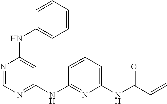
C1(NC2=CC(NC3=NC(NC(C=C)=O)=CC=C3)=NC=N2)=CC=CC=C1
